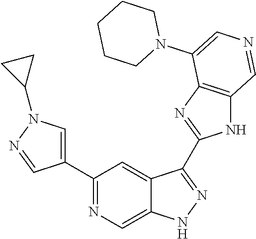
C1(C2=CN(C3CC3)N=C2)=NC=C2C(=C1)C(C1=NC3=C(N1)C=NC=C3N1CCCCC1)=NN2
